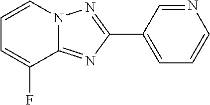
C1(C2=CC=CN=C2)=NN2C(=N1)C(F)=CC=C2
